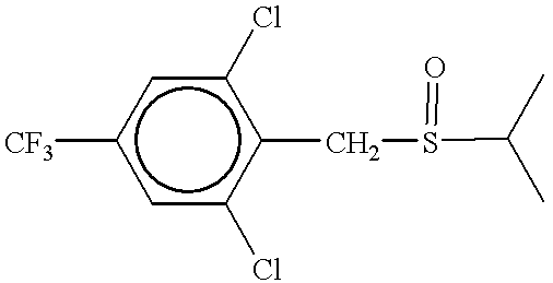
c1c(Cl)c(CS(C(C)C)=O)c(Cl)cc1[CF3]
